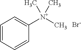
C1=CC=CC([N+](C)(C)C)=C1.[Br-]
